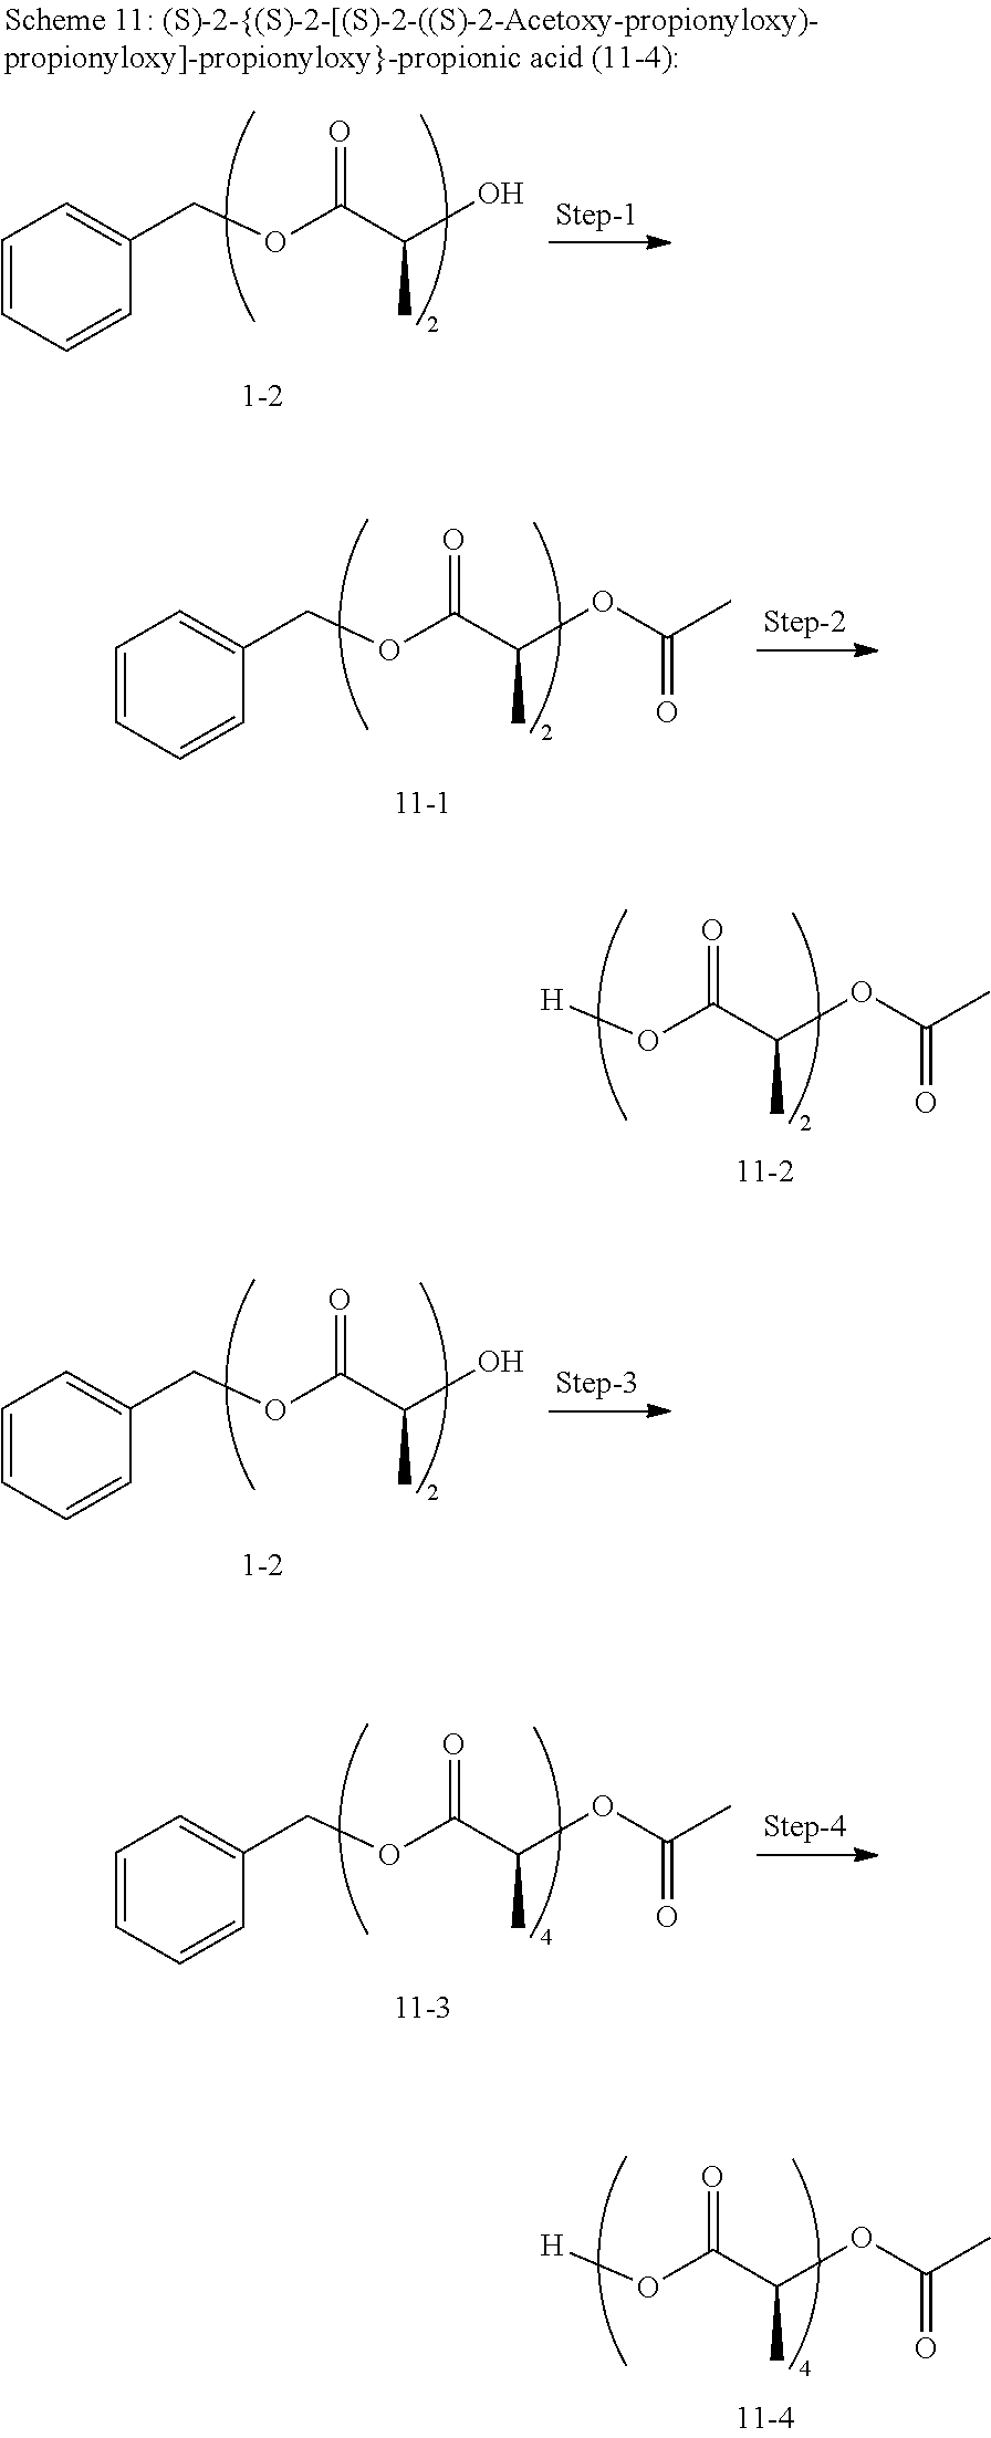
C1=CC=CC(COC(=O)C(C)O)=C1.C1=CC=CC(COC(=O)C(C)OC(=O)C)=C1.[H]OC(=O)C(C)OC(=O)C.C1=CC=CC(COC(=O)C(C)O)=C1.C1=CC=CC(COC(=O)C(C)OC(=O)C)=C1.[H]OC(=O)C(C)OC(=O)C
